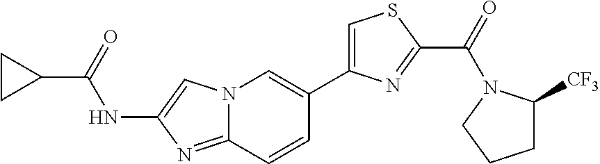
N12C(=NC(NC(C3CC3)=O)=C1)C=CC(C1=CSC(C(=O)N3C([CF3])CCC3)=N1)=C2
